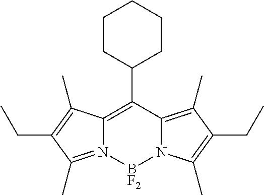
C12=C(C3CCCCC3)C3=C(C)C(CC)=C(C)N3[BF2]N1=C(C)C(CC)=C2C
